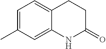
C1=C(C)C=C2C(=C1)CCC(=O)N2
